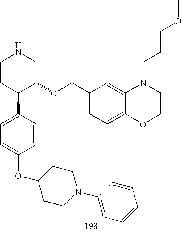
C1CC(C2=CC=C(OC3CCN(C4=CC=CC=C4)CC3)C=C2)C(OCC2=CC=C3C(=C2)N(CCCOC)CCO3)CN1
